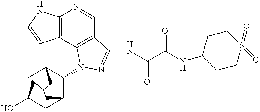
C12=C(C3=C(C=N1)C(NC(C(NC1CCS(=O)(=O)CC1)=O)=O)=NN3C1C3CC4(O)CC1CC(C4)C3)C=CN2
